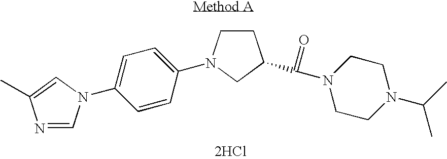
N1=CN(C2=CC=C(N3CCC(C(N4CCN(C(C)C)CC4)=O)C3)C=C2)C=C1C.[2HCl]
